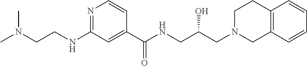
N1=C(NCCN(C)C)C=C(C(NCC(CN2CC3=C(CC2)C=CC=C3)O)=O)C=C1
